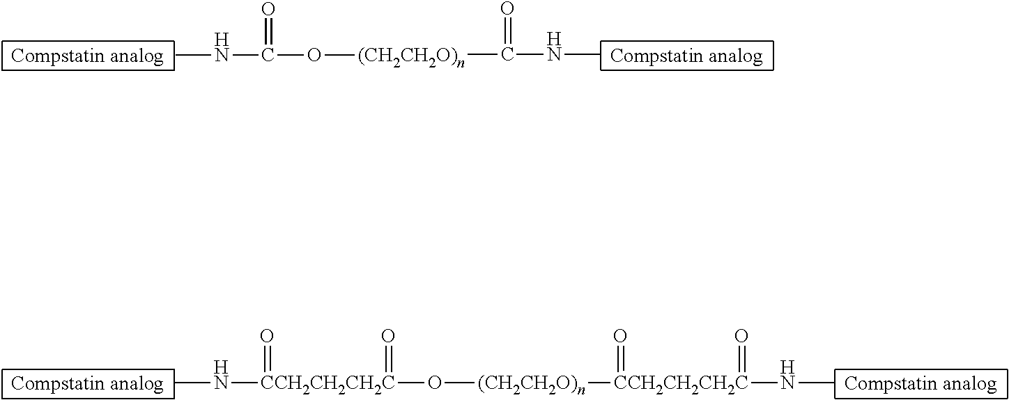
N(C)C([(CH2CH2O)n]OC(=O)NC)=O.CN[CCH2CH2CH2C](=O)(=O)O[(CH2CH2O)n][CCH2CH2CH2C](=O)(=O)NC
